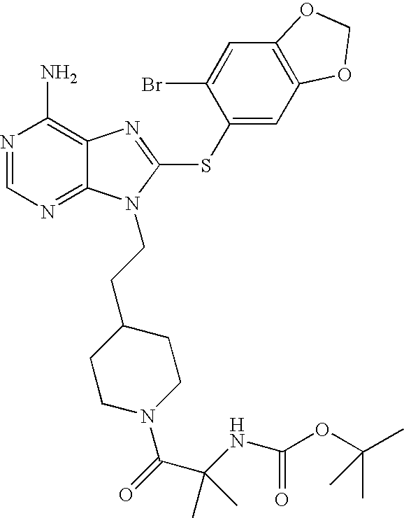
N1=CN=C2C(=C1N)N=C(SC1=CC3=C(C=C1Br)OCO3)N2CCC1CCN(C(=O)C(NC(OC(C)(C)C)=O)(C)C)CC1
